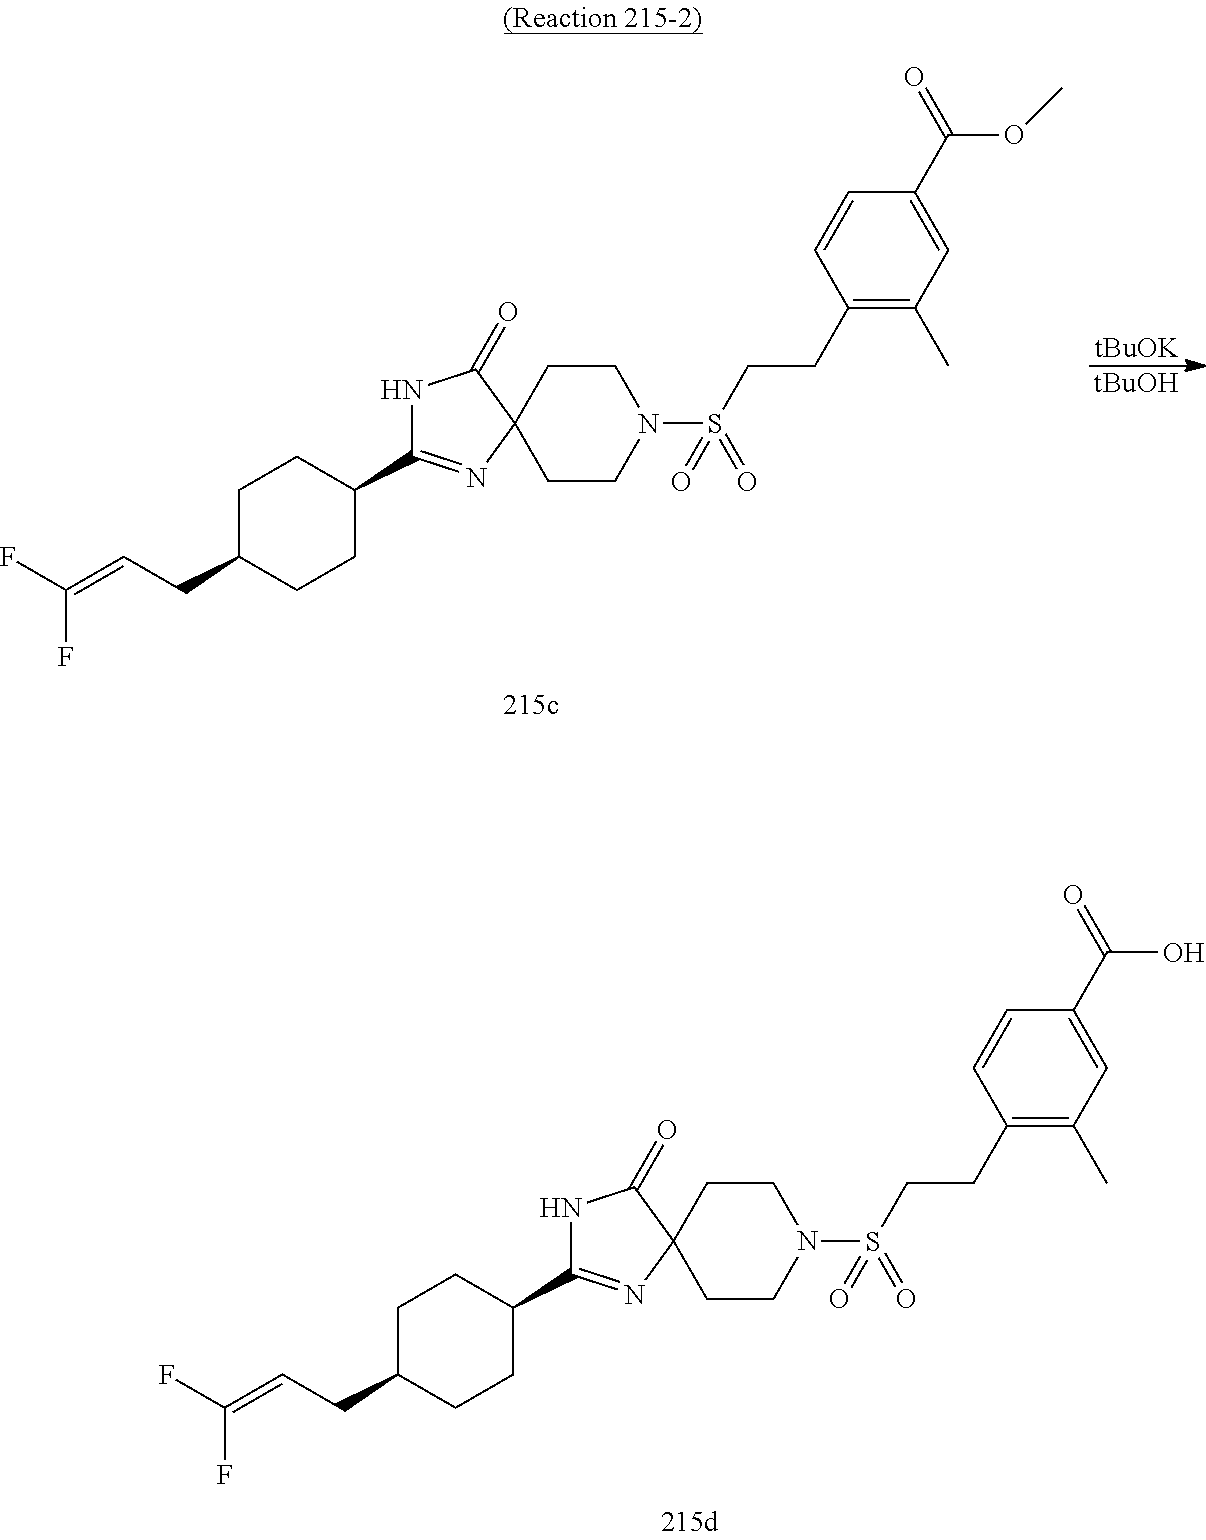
C1CN(S(CCC2=C(C)C=C(C(=O)O)C=C2)(=O)=O)CCC12C(=O)NC(C1CCC(CC=C(F)F)CC1)=N2.[tBuOK].[tBuOH].C1CN(S(CCC2=C(C)C=C(C(=O)OC)C=C2)(=O)=O)CCC12C(=O)NC(C1CCC(CC=C(F)F)CC1)=N2
